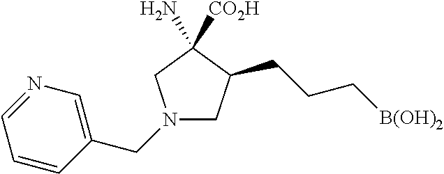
C1C(CCC[B(OH)2])C([CO2H])(N)CN1CC1=CN=CC=C1
